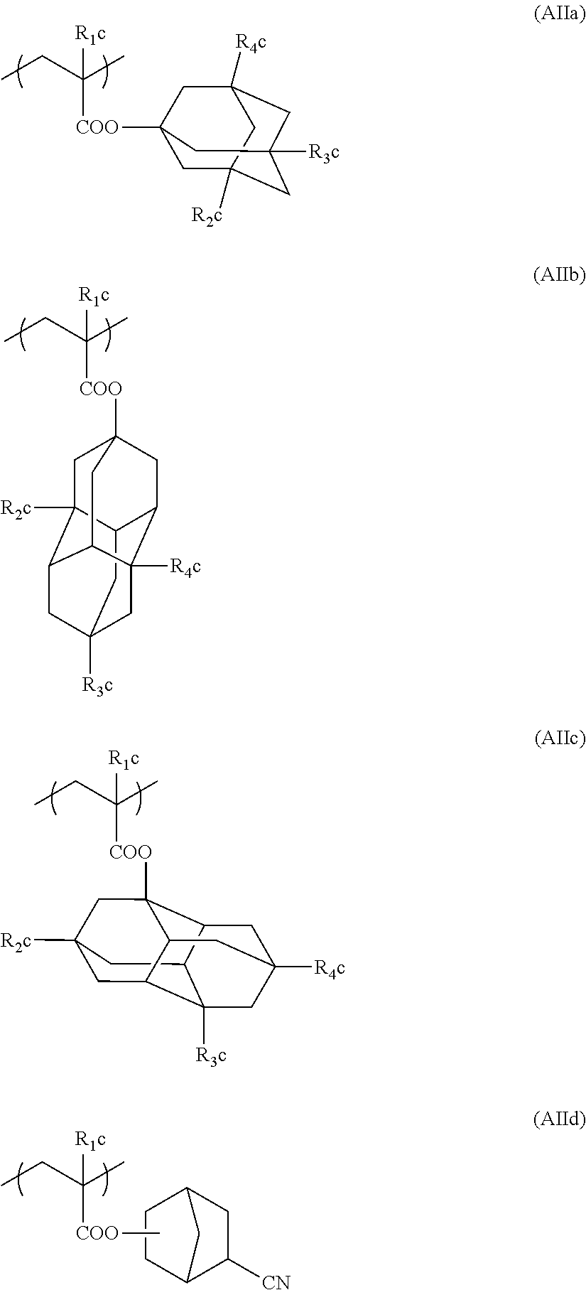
C1C2([R2c])CC3([R3c])CC([R4c])(CC1([COO]C(C)(CC)[R1c])C3)C2.[COO](C(C)(CC)[R1c])C12CC3([R2c])C4CC5([R3c])CC([R4c])(C4C1)C(C2)C3C5.C1C2C3CC4([R4c])CC2([R3c])C2CC1([R2c])CC3([COO]C(C)(CC)[R1c])C2C4.[COO](C(C)(CC)[R1c])C.C1CC2C([CN])CC1C2
